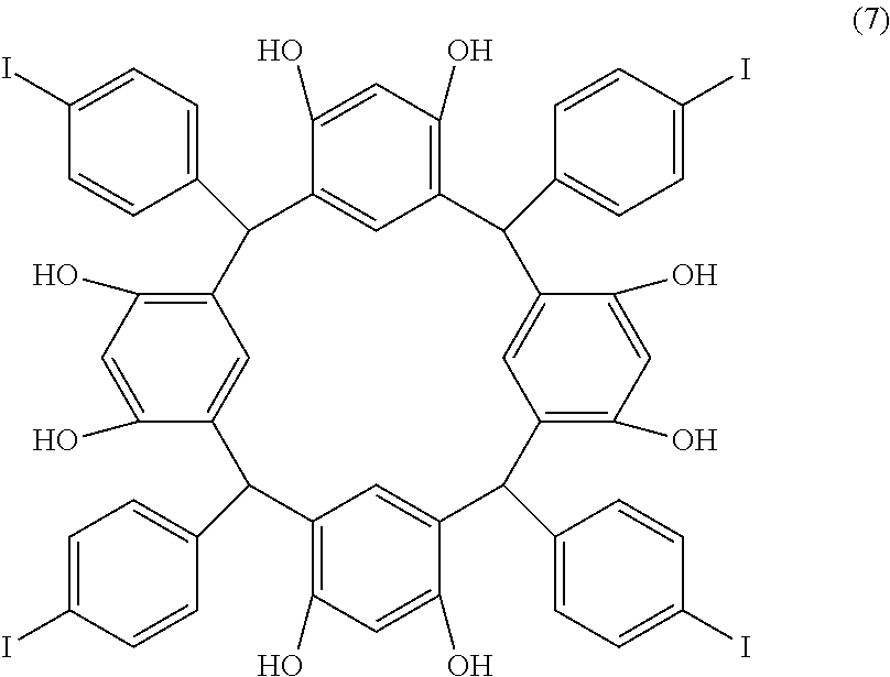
C1=C(O)C2=CC(=C1O)C(C1=CC=C(I)C=C1)C1=CC(=C(O)C=C1O)C(C1=CC=C(I)C=C1)C1=CC(=C(O)C=C1O)C(C1=CC=C(I)C=C1)C1=CC(=C(O)C=C1O)C2C1=CC=C(I)C=C1
